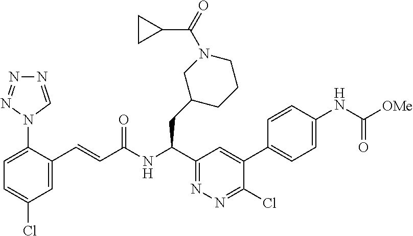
N1=CN(C2=CC=C(Cl)C=C2C=CC(NC(C2=NN=C(Cl)C(C3=CC=C(NC([OMe])=O)C=C3)=C2)CC2CCCN(C(=O)C3CC3)C2)=O)N=N1
